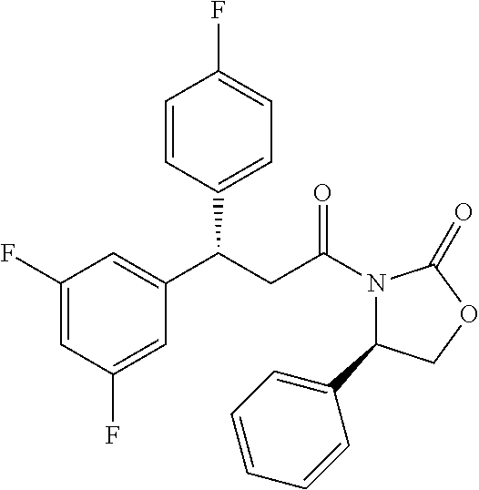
C1(F)=CC(F)=CC(C(CC(=O)N2C(C3=CC=CC=C3)COC2=O)C2=CC=C(F)C=C2)=C1
